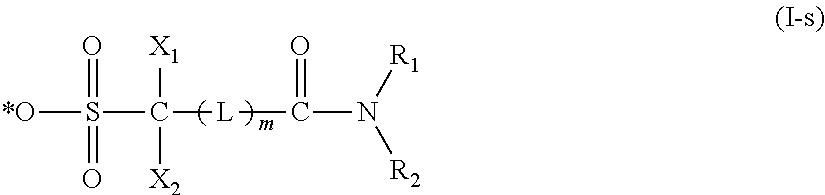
[*O]S(C([L]C(N([R2])[R1])=O)([X1])[X2])(=O)=O.[m]
